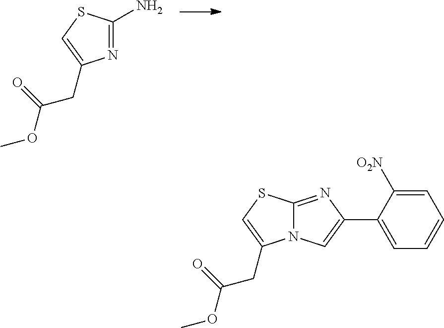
N1=C(N)SC=C1CC(OC)=O.C1=C([O2N])C(C2=CN3C(=N2)SC=C3CC(OC)=O)=CC=C1
